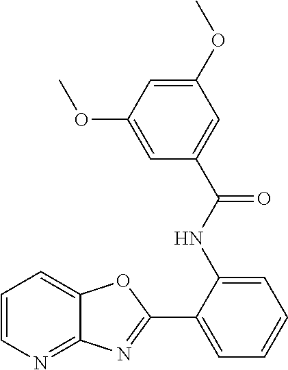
C1=CN=C2C(=C1)OC(C1=CC=CC=C1NC(C1=CC(OC)=CC(OC)=C1)=O)=N2
